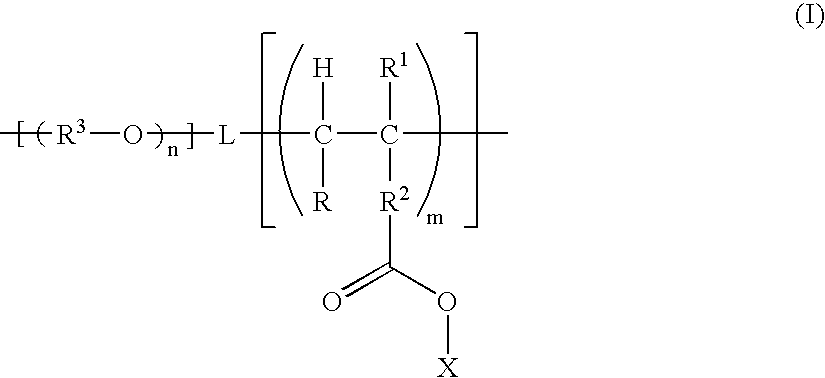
C[R3]O[L]C(C(C)([R1])[R2]C(=O)O[X])([H])[R]
